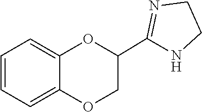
C12=CC=CC=C1OC(C1=NCCN1)CO2
